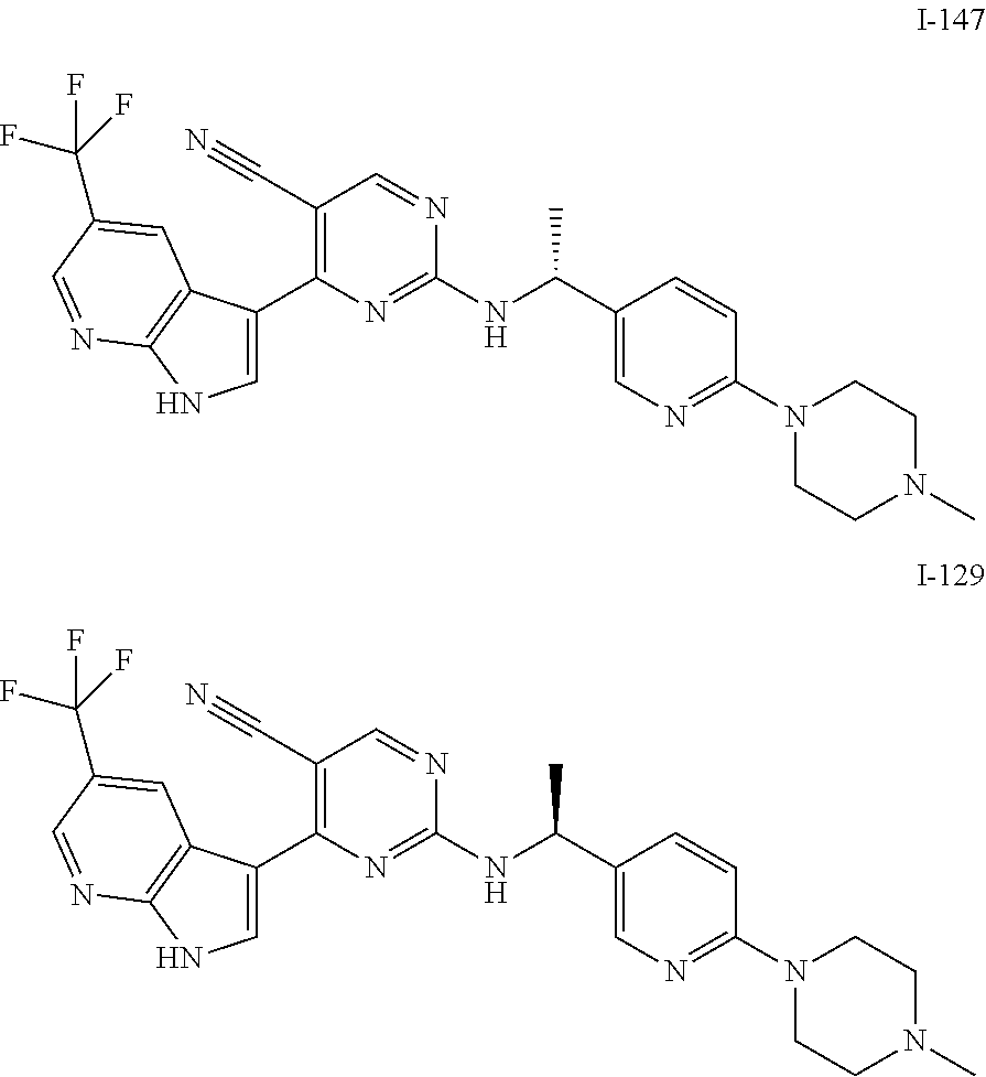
C1=C(C2=C(C#N)C=NC(NC(C3=CN=C(N4CCN(C)CC4)C=C3)C)=N2)C2=C(N1)N=CC(C(F)(F)F)=C2.C1=C(C2=C(C#N)C=NC(NC(C3=CN=C(N4CCN(C)CC4)C=C3)C)=N2)C2=C(N1)N=CC(C(F)(F)F)=C2
